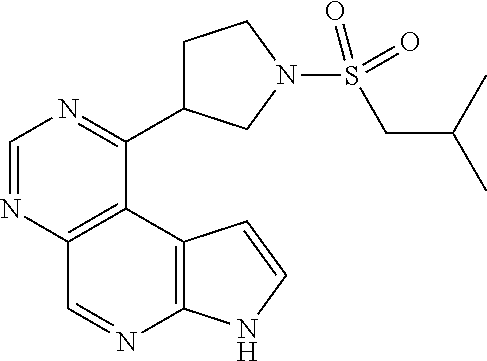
C1=NC2=C(C(C3CCN(S(=O)(=O)CC(C)C)C3)=N1)C1=C(N=C2)NC=C1
